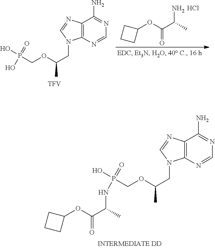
Cl.C1(OC(C(C)N)=O)CCC1.C12=C(N=CN=C1N)N(CC(C)OCP(O)(=O)O)C=N2.[TFV].C12=C(N=CN=C1N)N(CC(C)OCP(O)(=O)NC(C(OC1CCC1)=O)C)C=N2
